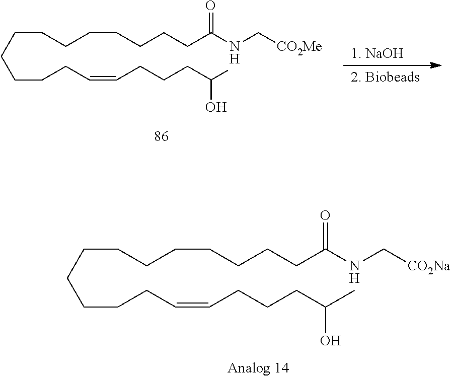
C(CCCC=CCCCC(C)O)CCCCCCCCC(NC[CO2Na])=O.C(CCCC=CCCCC(O)C)CCCCCCCCC(NC[CO2Me])=O
